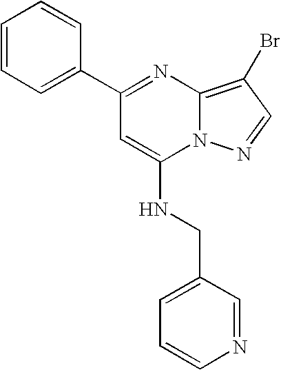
C1(C2=CC=CC=C2)=NC2=C(Br)C=NN2C(NCC2=CC=CN=C2)=C1
